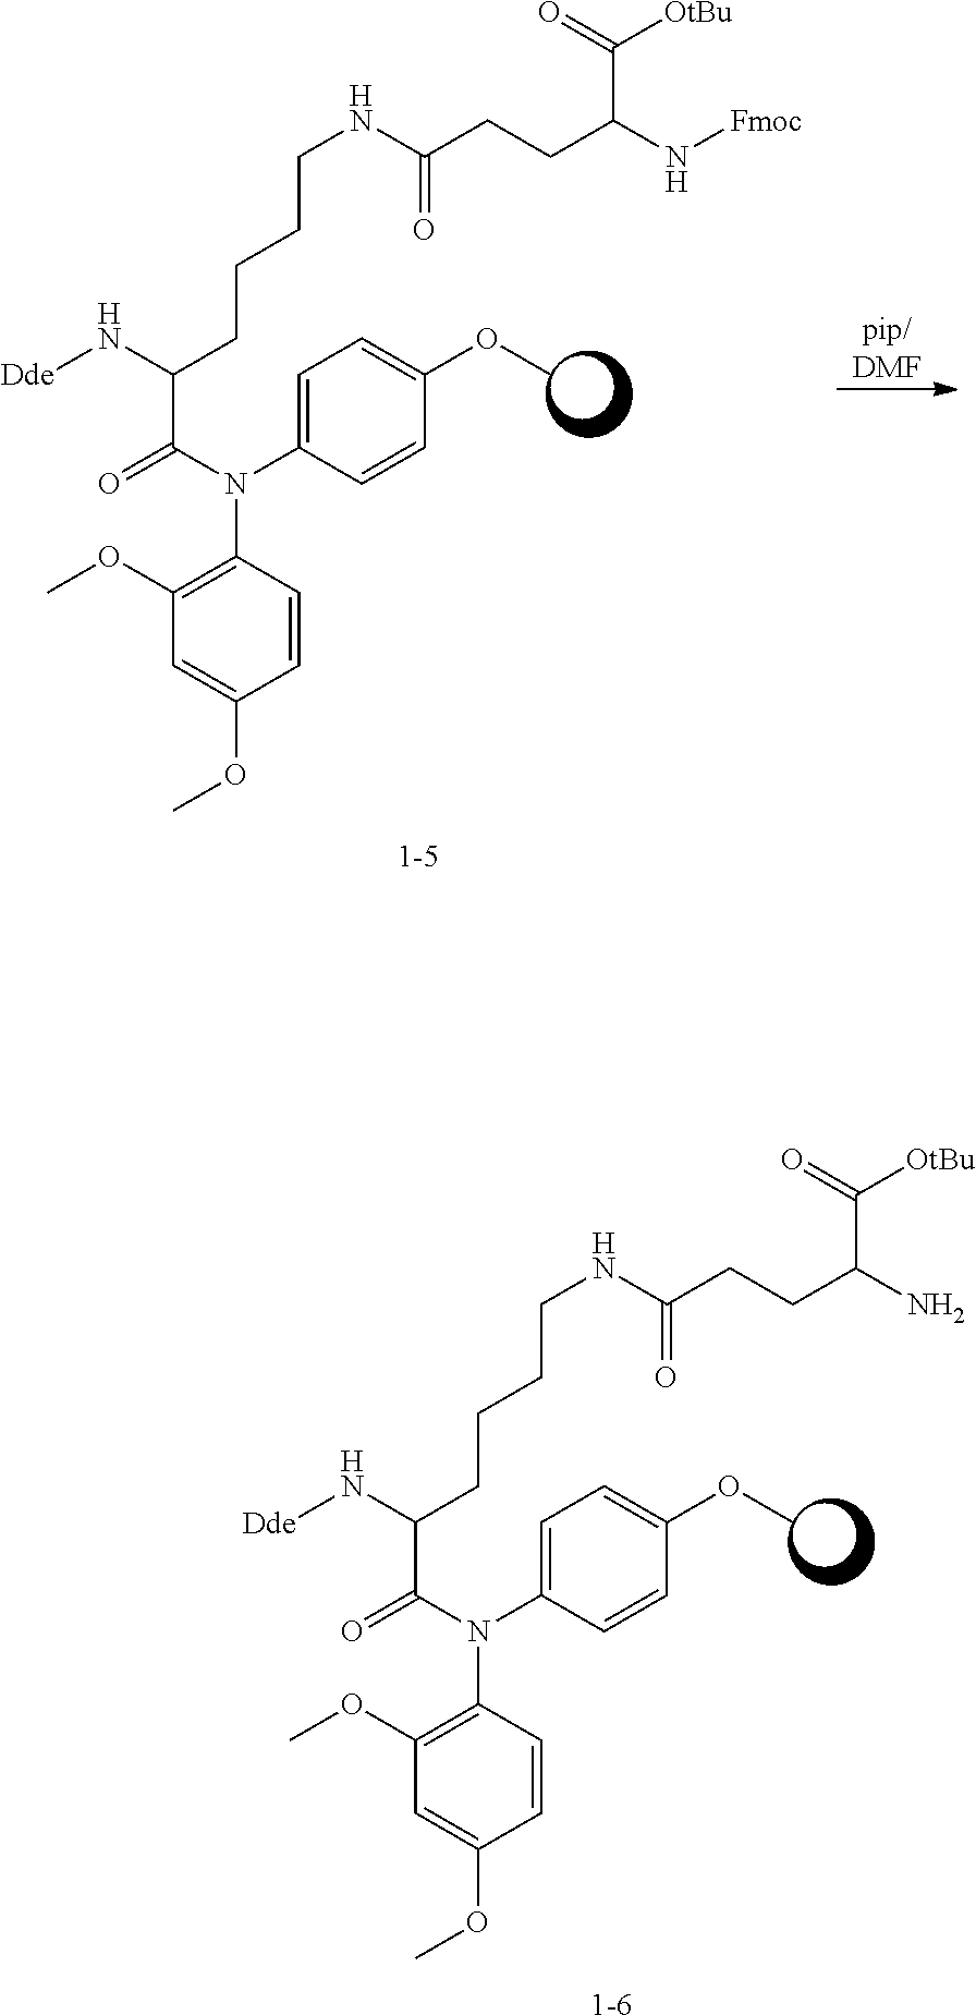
C1(N(C2=CC=C(OC)C=C2)C(=O)C(N[Dde])CCCCNC(CCC(N)C([OtBu])=O)=O)=C(OC)C=C(OC)C=C1.[1-6].[pip/DMF].C1(N(C2=CC=C(OC)C=C2)C(=O)C(N[Dde])CCCCNC(CCC(N[Fmoc])C([OtBu])=O)=O)=C(OC)C=C(OC)C=C1.[1-5]
